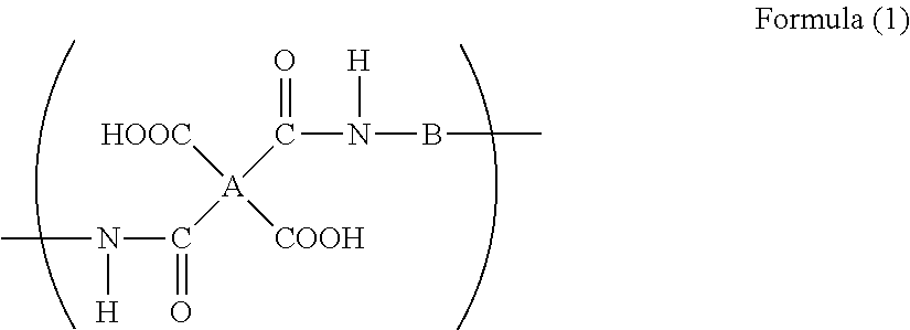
CN(C([A](C(N(BC)[H])=O)([HOOC])[COOH])=O)[H]
